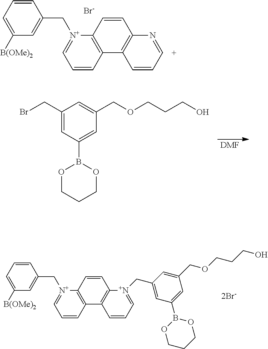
[2Br-].C1=CC2=C(C3=C1[N+](CC1=CC(B4OCCCO4)=CC(COCCCO)=C1)=CC=C3)C=CC=[N+]2CC1=CC([B(OMe)2])=CC=C1.C1=CC2=C(C3=C1N=CC=C3)C=CC=[N+]2CC1=CC([B(OMe)2])=CC=C1.[Br-].[DMF].C1(CBr)=CC(B2OCCCO2)=CC(COCCCO)=C1
